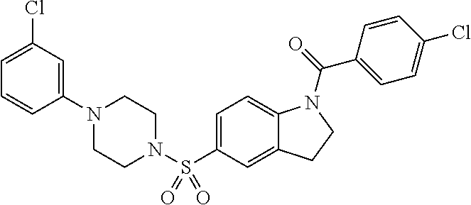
C1(N2CCN(S(C3=CC=C4C(=C3)CCN4C(=O)C3=CC=C(Cl)C=C3)(=O)=O)CC2)=CC(Cl)=CC=C1
